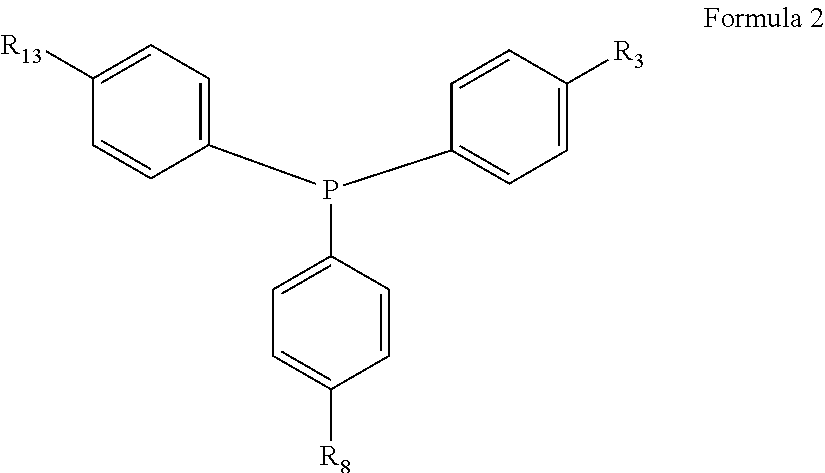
C1(P(C2=CC=C([R3])C=C2)C2=CC=C([R8])C=C2)=CC=C([R13])C=C1
